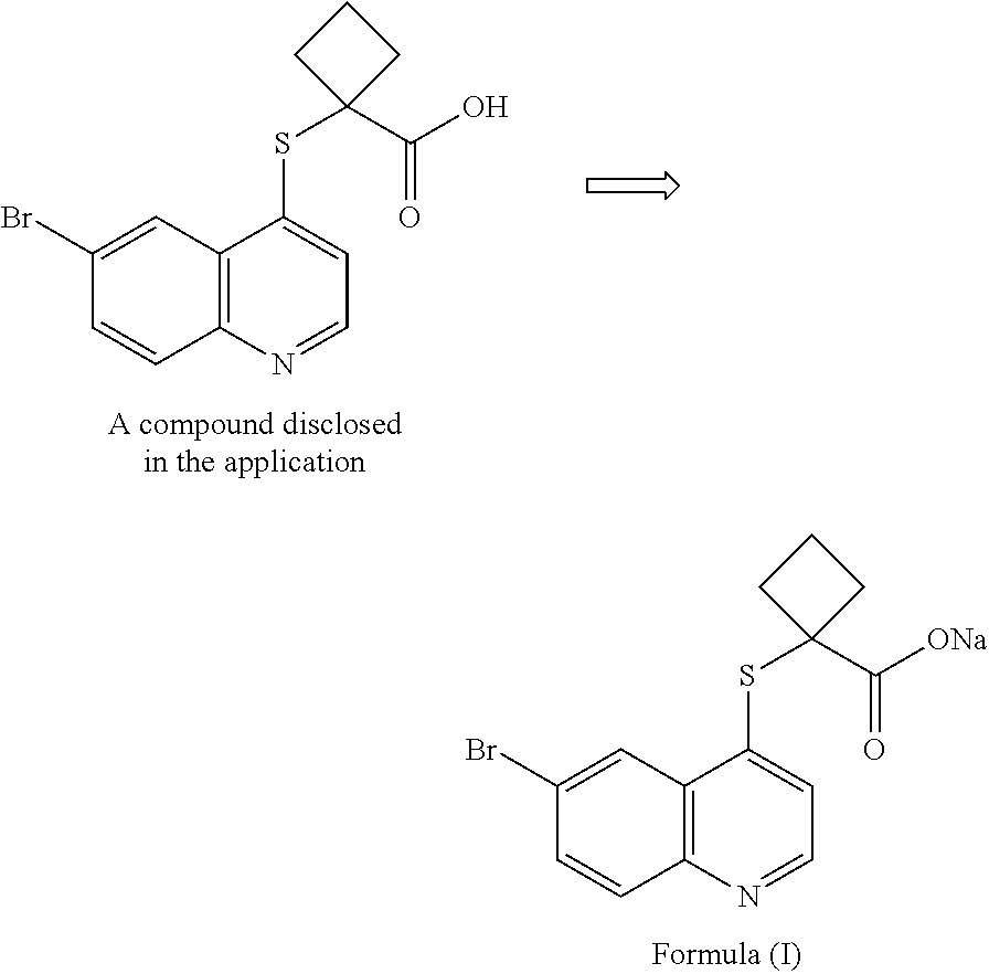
C12=C(C=C(Br)C=C1)C(SC1(C([ONa])=O)CCC1)=CC=N2.C12=C(C=C(Br)C=C1)C(SC1(C(O)=O)CCC1)=CC=N2
